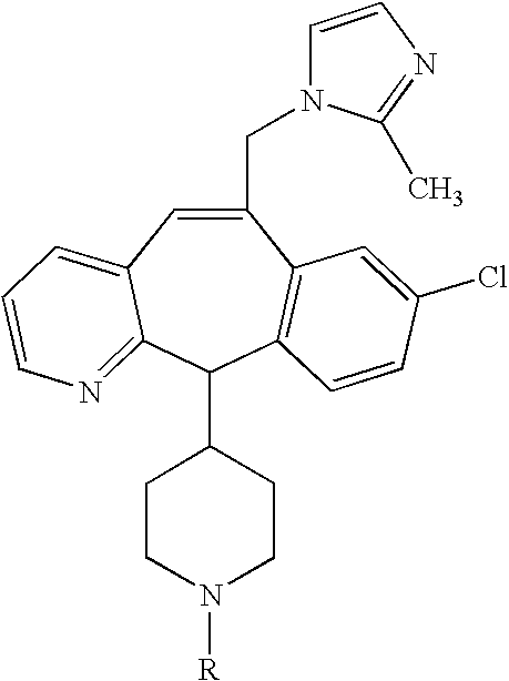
C1(CN2C=CN=C2C)=CC2=CC=CN=C2C(C2CCN([R])CC2)C2=C1C=C(Cl)C=C2
